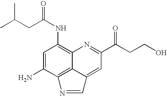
C1=C(N)C2=C3C(=C1NC(=O)CC(C)C)N=C(C(CCO)=O)C=C3C=N2
